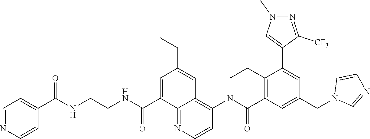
C12=C(C=C(CN3C=NC=C3)C=C1C1=CN(C)N=C1[CF3])C(=O)N(C1=C3C(=NC=C1)C(C(NCCNC(C1=CC=NC=C1)=O)=O)=CC(CC)=C3)CC2
